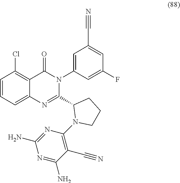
C1=CC=C2C(=C1Cl)C(=O)N(C1=CC(C#N)=CC(F)=C1)C(C1N(C3=C(C#N)C(N)=NC(N)=N3)CCC1)=N2
